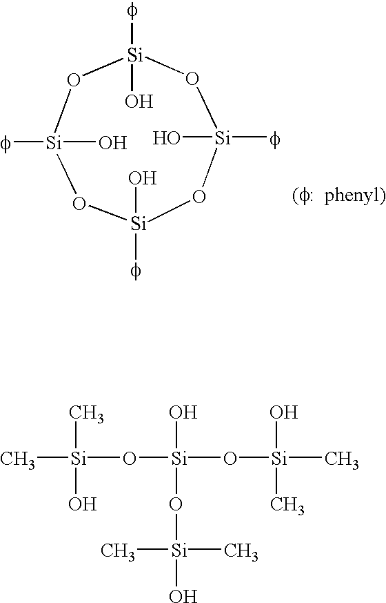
[Si]1(O)([f])O[Si](O)([f])O[Si]([f])(O)O[Si]([f])(O)O1.C[Si](O)(C)O[Si](O)(O[Si](C)(C)O)O[Si](C)(O)C
